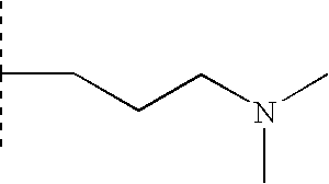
CC(C)CCCN(C)C
